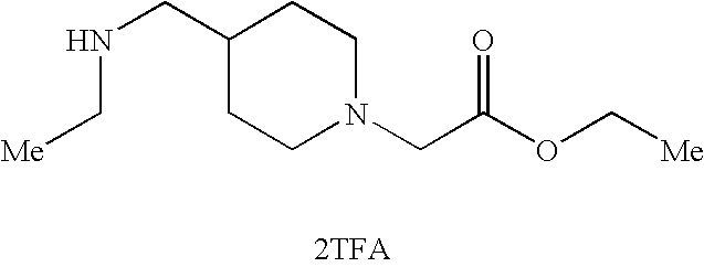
N(CC1CCN(CC(=O)OC[Me])CC1)C[Me].[2TFA]
